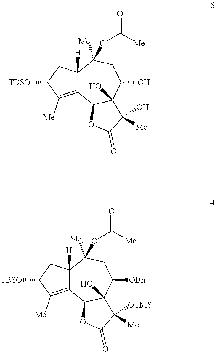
C12=C([Me])C([TBSO])CC1([H])C(OC(=O)[Me])([Me])CC(O)C1(O)C2OC(=O)C1(O)[Me].C12=C([Me])C([TBSO])CC1([H])C(OC(=O)[Me])([Me])CC([OBn])C1(O)C2OC(=O)C1([OTMS])[Me]
